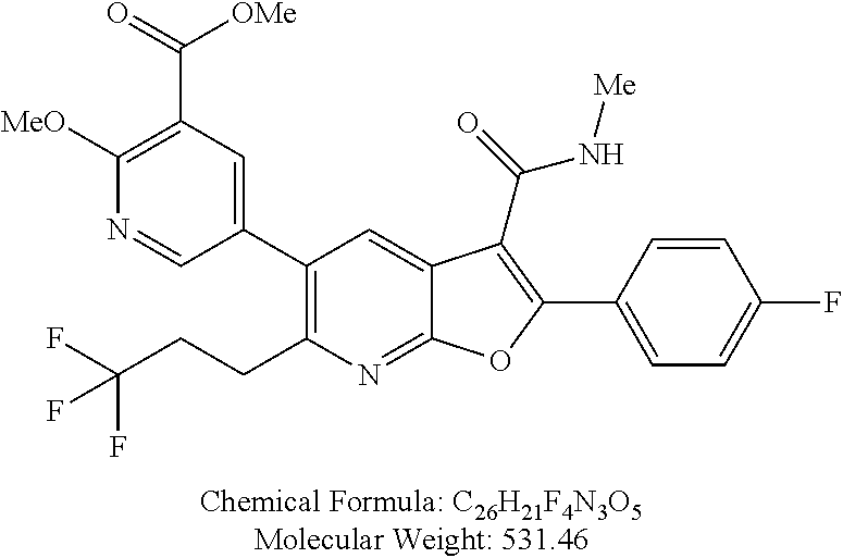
C1(C2=CC(C(=O)[OMe])=C([MeO])N=C2)=C(CCC(F)(F)F)N=C2C(=C1)C(C(=O)N[Me])=C(C1=CC=C(F)C=C1)O2
